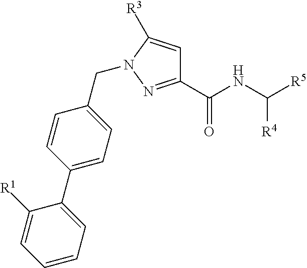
C(C1=CC=C(C2=CC=CC=C2[R1])C=C1)N1N=C(C(NC([R5])[R4])=O)C=C1[R3]
